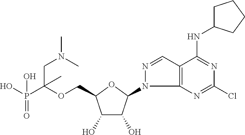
C(OCC1C(O)C(O)C(N2C3=C(C=N2)C(NC2CCCC2)=NC(Cl)=N3)O1)(P(O)(=O)O)(CN(C)C)C
